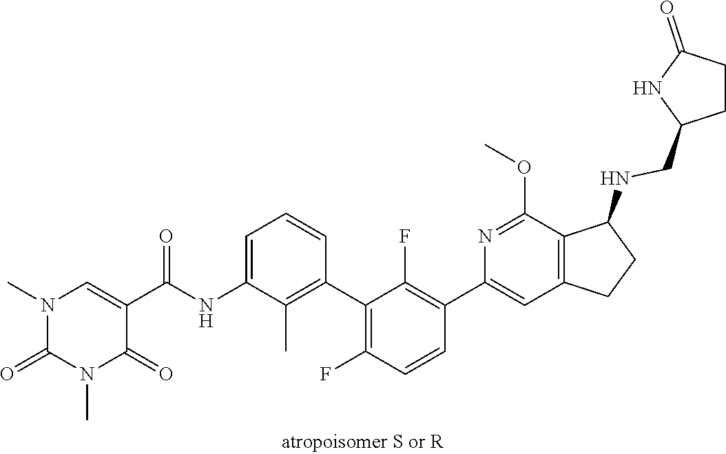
N1(C)C(=O)N(C)C=C(C(NC2=CC=CC(C3=C(F)C=CC(C4=CC5=C(C(OC)=N4)C(NCC4NC(=O)CC4)CC5)=C3F)=C2C)=O)C1=O
